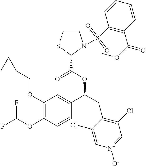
C1(OCC2CC2)=C(OC(F)F)C=CC(C(CC2=C(Cl)C=[N+]([O-])C=C2Cl)OC(=O)C2N(S(C3=C(C(=O)OC)C=CC=C3)(=O)=O)CCS2)=C1
